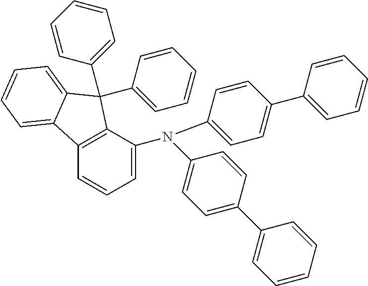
C1=C(N(C2=CC=C(C3=CC=CC=C3)C=C2)C2=CC=C(C3=CC=CC=C3)C=C2)C2=C(C=C1)C1=CC=CC=C1C2(C1=CC=CC=C1)C1=CC=CC=C1
